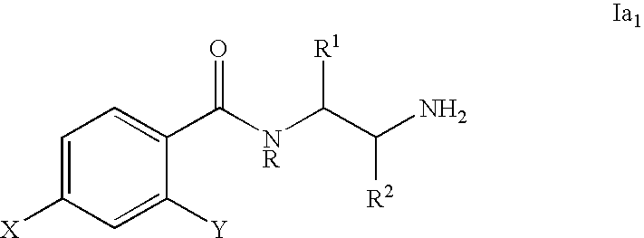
C1=C([X])C=C([Y])C(C([NR]C([R1])C([R2])N)=O)=C1
